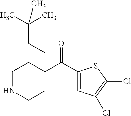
C1(C(=O)C2(CCC(C)(C)C)CCNCC2)=CC(Cl)=C(Cl)S1
